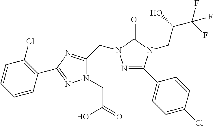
N1=C(C2=CC=C(Cl)C=C2)N(CC(C(F)(F)F)O)C(=O)N1CC1=NC(C2=C(Cl)C=CC=C2)=NN1CC(=O)O
